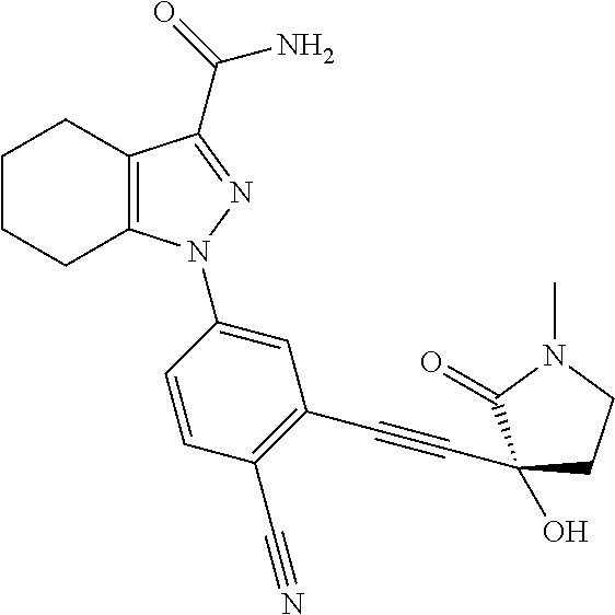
C1CCC2=C(C1)C(C(N)=O)=NN2C1=CC(C#CC2(O)CCN(C)C2=O)=C(C#N)C=C1
